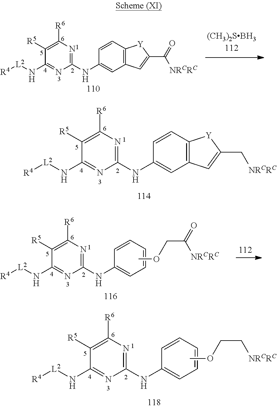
C1(NC2=CC3=C(C=C2)[Y]C(C(=O)[NRCRC])=C3)=NC([R6])=C([R5])C(N[L2][R4])=N1.C1(NC2=CC3=C(C=C2)[Y]C(C[NRCRC])=C3)=NC([R6])=C([R5])C(N[L2][R4])=N1.C1(NC2=CC=CC=C2)=NC([R6])=C([R5])C(N[L2][R4])=N1.COCC([NRCRC])=O.C1(NC2=CC=CC=C2)=NC([R6])=C([R5])C(N[L2][R4])=N1.COCC[NRCRC]
